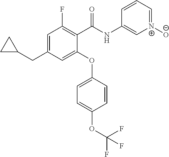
C1(C(NC2=C[N+]([O-])=CC=C2)=O)=C(F)C=C(CC2CC2)C=C1OC1=CC=C(OC(F)(F)F)C=C1
